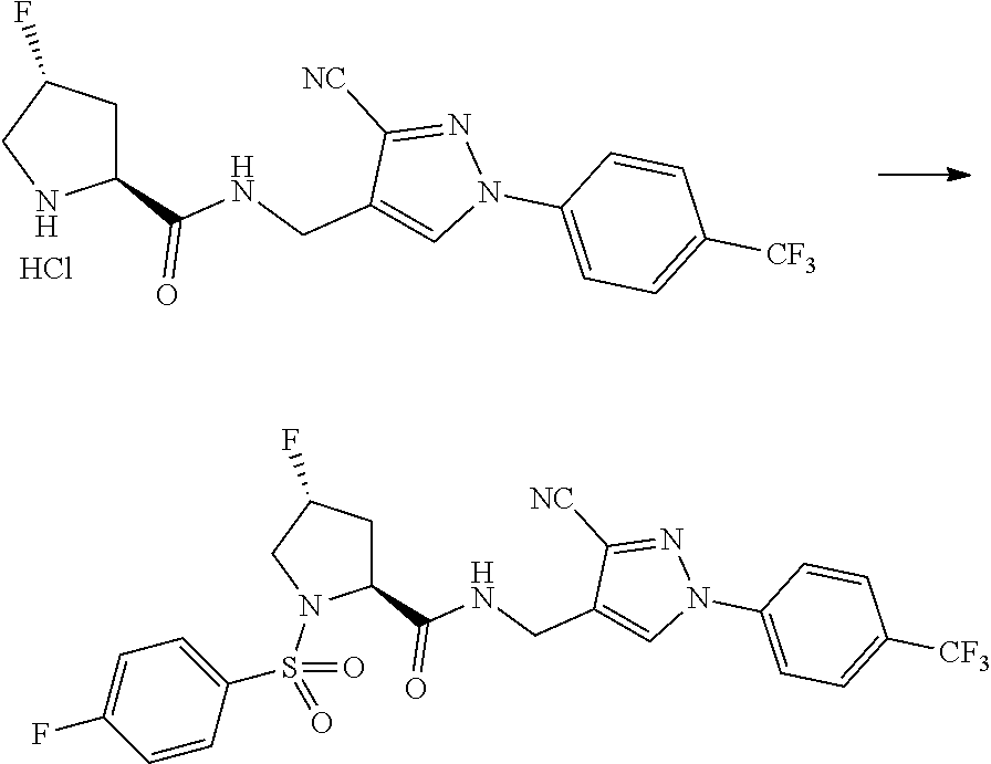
C1(C(NCC2=CN(C3=CC=C([CF3])C=C3)N=C2[NC])=O)CC(F)CN1.Cl.C1(C(NCC2=CN(C3=CC=C([CF3])C=C3)N=C2[NC])=O)CC(F)CN1S(=O)(=O)C1=CC=C(F)C=C1
